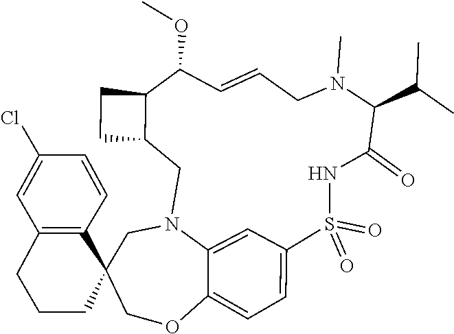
CN1C(C(C)C)C(=O)NS(=O)(=O)C2=CC=C3OCC4(C5=C(C=C(Cl)C=C5)CCC4)CN(C3=C2)CC2C(C(OC)C=CC1)CC2
